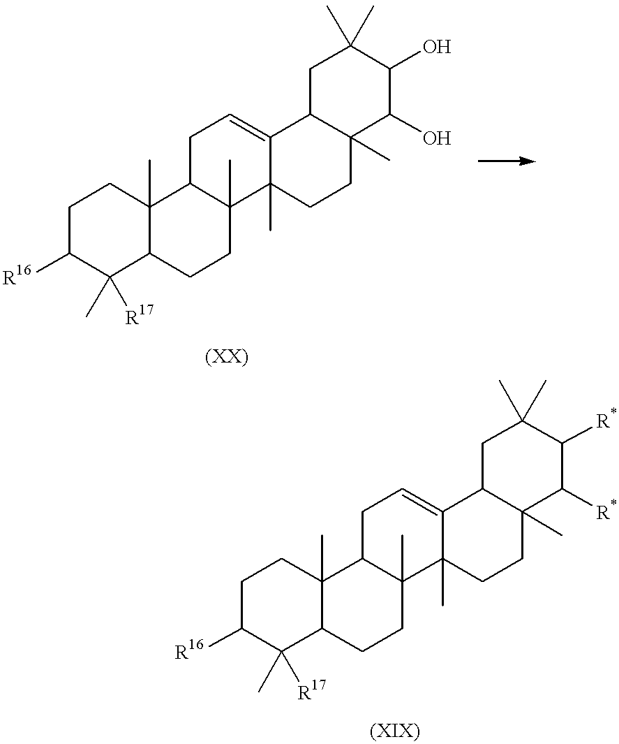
C1C([R16])C(C)([R17])C2C(C)(C1)C1C(C)(CC2)C2(C)C(=CC1)C1C(C)(CC2)C(O)C(O)C(C)(C)C1.C1C([R16])C(C)([R17])C2C(C)(C1)C1C(C)(CC2)C2(C)C(=CC1)C1C(C)(CC2)C([R*])C([R*])C(C)(C)C1
